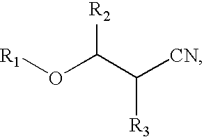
[R1]OC(C([CN])[R3])[R2]
